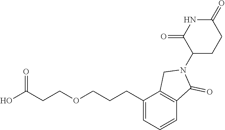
OC(CCOCCCC1=CC=CC2=C1CN(C1CCC(=O)NC1=O)C2=O)=O
